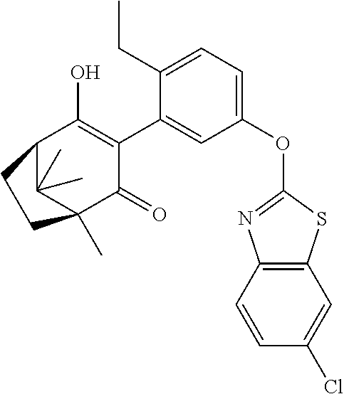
C1(OC2=NC3=C(S2)C=C(Cl)C=C3)=CC=C(CC)C(C2=C(O)C3C(C)(C)C(C)(C2=O)CC3)=C1
